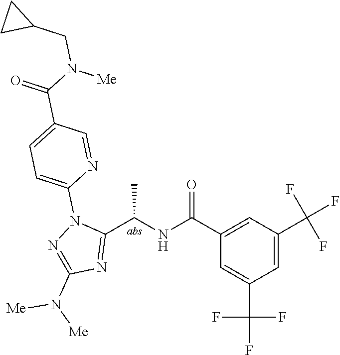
C1(C(=O)NC(C2=NC(N([Me])[Me])=NN2C2=CC=C(C(=O)N(CC3CC3)[Me])C=N2)C)=CC(C(F)(F)F)=CC(C(F)(F)F)=C1
